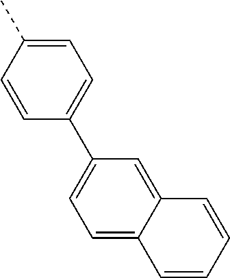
C1=C2C(=CC(C3=CC=C(C)C=C3)=C1)C=CC=C2
